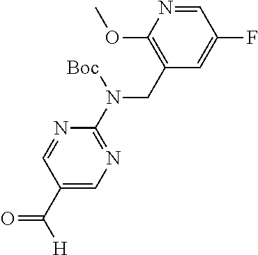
C1(CN(C2=NC=C(C([H])=O)C=N2)[Boc])=C(OC)N=CC(F)=C1
